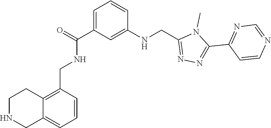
N1=CN=C(C2=NN=C(CNC3=CC(C(=O)NCC4=C5C(=CC=C4)CNCC5)=CC=C3)N2C)C=C1
